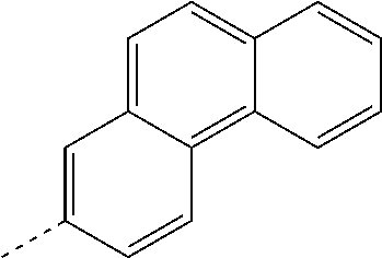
C1=C2C(=C3C(=C1)C=CC=C3)C=CC(C)=C2
